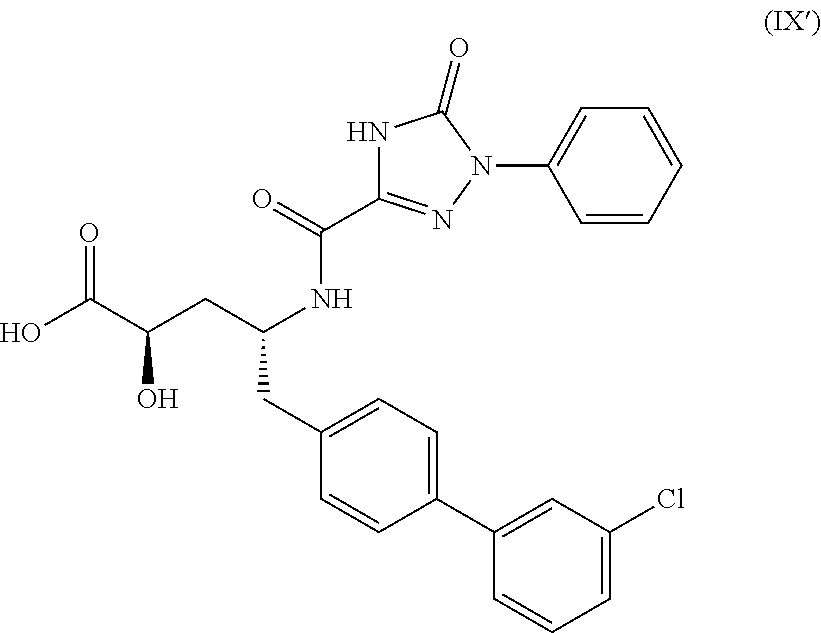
OC(C(CC(NC(=O)C1=NN(C2=CC=CC=C2)C(=O)N1)CC1=CC=C(C2=CC(Cl)=CC=C2)C=C1)O)=O
